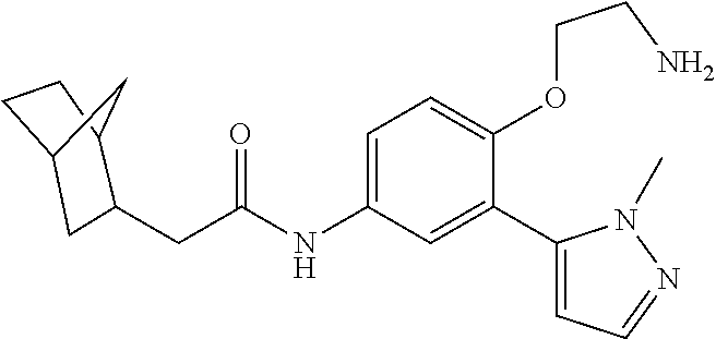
C(C(=O)NC1=CC=C(OCCN)C(C2=CC=NN2C)=C1)C1CC2CCC1C2
